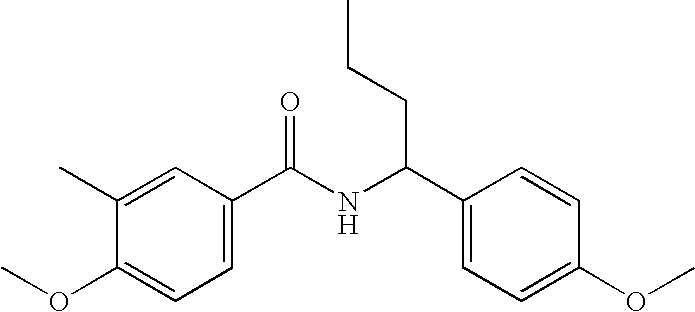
C1(C)=CC(C(NC(C2=CC=C(OC)C=C2)CCC)=O)=CC=C1OC
